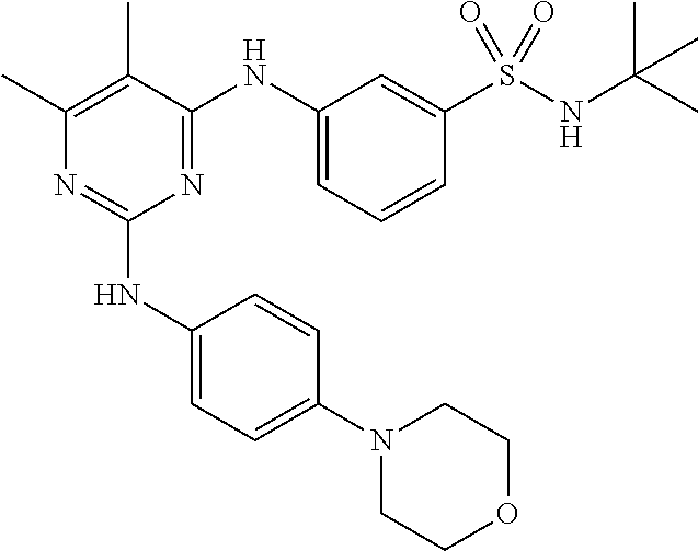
C1(NC2=CC=C(N3CCOCC3)C=C2)=NC(C)=C(C)C(NC2=CC=CC(S(NC(C)(C)C)(=O)=O)=C2)=N1
